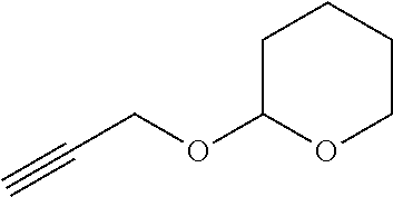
C1C(OCC#C)OCCC1
